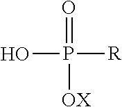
OP(=O)([OX])[R]
